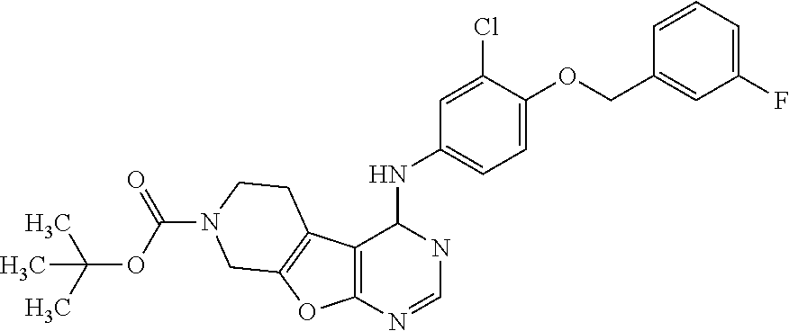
C12=C(N=CNC1NC1=CC=C(OCC3=CC(F)=CC=C3)C(Cl)=C1)OC1=C2CCN(C(OC(C)(C)C)=O)C1
